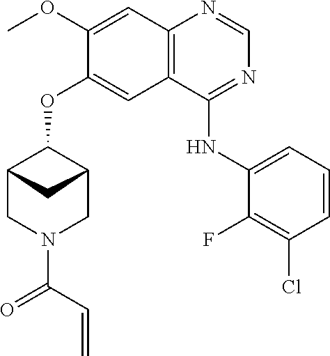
C(C=C)(=O)N1CC2C(OC3=CC4=C(N=CN=C4NC4=CC=CC(Cl)=C4F)C=C3OC)C(C1)C2
